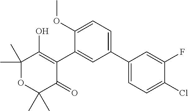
C1(C2=CC=C(OC)C(C3=C(O)C(C)(C)OC(C)(C)C3=O)=C2)=CC=C(Cl)C(F)=C1
